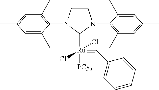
C1([Ru](=CC2=CC=CC=C2)([PCy3])(Cl)Cl)N(C2=C(C)C=C(C)C=C2C)CCN1C1=C(C)C=C(C)C=C1C
